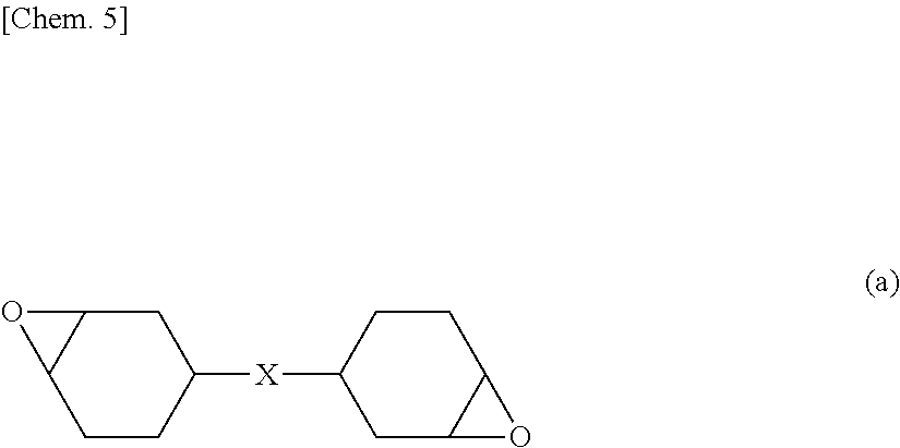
C1([X]C2CC3C(CC2)O3)CC2C(CC1)O2
